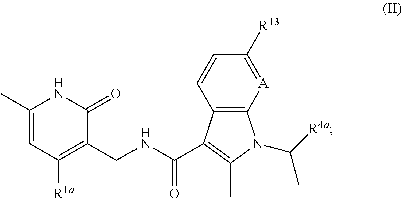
C1(C)=CC([R1a])=C(CNC(=O)C2=C(C)N(C([R4a])C)C3=C2C=CC([R13])=[A]3)C(=O)N1
